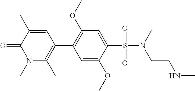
C1=C(OC)C(S(=O)(=O)N(CCNC)C)=CC(OC)=C1C1=C(C)N(C)C(=O)C(C)=C1
